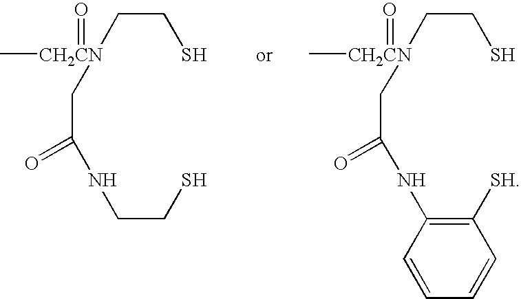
C(CS)[CH2CN](C)(=O)CC(NCCS)=O.C(CS)[CH2CN](C)(=O)CC(NC1=C([SH])C=CC=C1)=O
